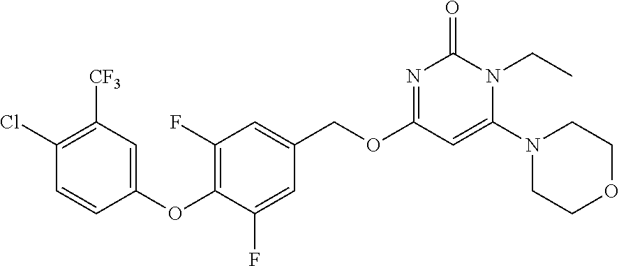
C1(OC2=C(F)C=C(COC3=NC(=O)N(CC)C(N4CCOCC4)=C3)C=C2F)=CC([CF3])=C(Cl)C=C1
